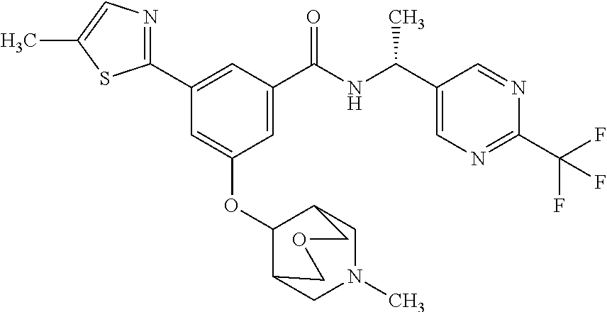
C1(C2=CC(C(NC(C)C3=CN=C(C(F)(F)F)N=C3)=O)=CC(OC3C4CN(C)CC3COC4)=C2)=NC=C(C)S1
